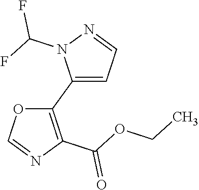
C1(C2=C(C(OCC)=O)N=CO2)=CC=NN1C(F)F
